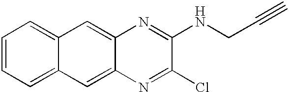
C1=CC=C2C(=C1)C=C1C(=C2)N=C(Cl)C(NCC#C)=N1
